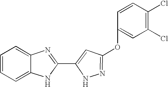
C1=C2C(=CC=C1)N=C(C1=CC(OC3=CC(Cl)=C(Cl)C=C3)=NN1)N2
